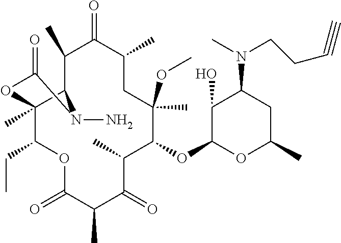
C12C(C)(C(CC)OC(=O)C(C)C(=O)C(C)C(OC3OC(C)CC(N(C)CCC#C)C3O)C(C)(OC)CC(C)C(=O)C1C)OC(=O)N2N
